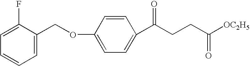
C1=C(COC2=CC=C(C(CCC(=O)[OC2H5])=O)C=C2)C(F)=CC=C1
